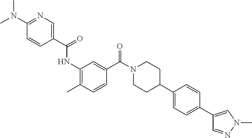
CN(C1=NC=C(C(=O)NC2=C(C)C=CC(C(N3CCC(C4=CC=C(C5=CN(C)N=C5)C=C4)CC3)=O)=C2)C=C1)C
